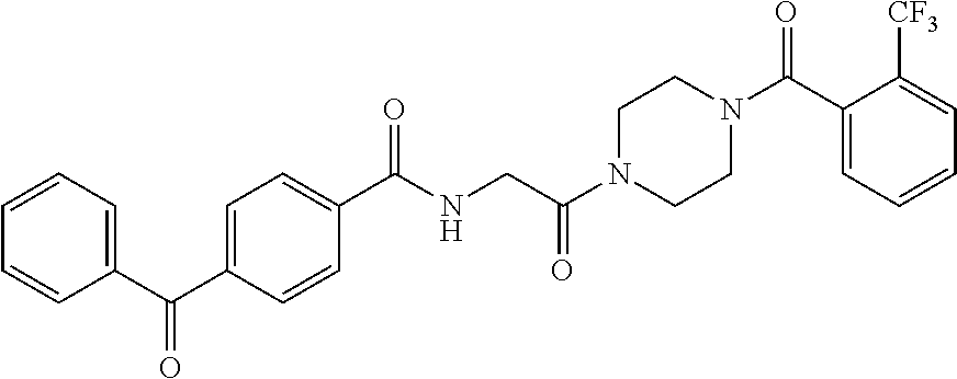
C1=CC=C(C(C2=CC=C(C(NCC(N3CCN(C(=O)C4=CC=CC=C4[CF3])CC3)=O)=O)C=C2)=O)C=C1
